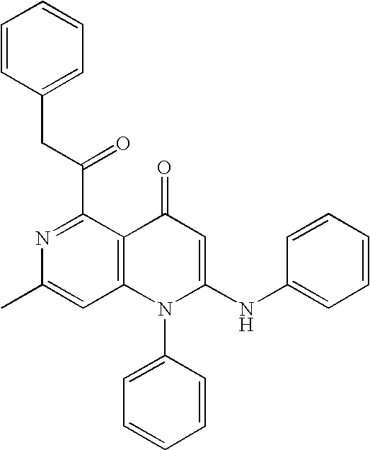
N1=C(C(CC2=CC=CC=C2)=O)C2=C(C=C1C)N(C1=CC=CC=C1)C(NC1=CC=CC=C1)=CC2=O
